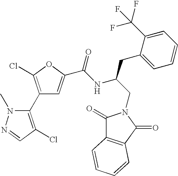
C1(C2=C(Cl)C=NN2C)=C(Cl)OC(C(NC(CC2=CC=CC=C2C(F)(F)F)CN2C(=O)C3=C(C2=O)C=CC=C3)=O)=C1
